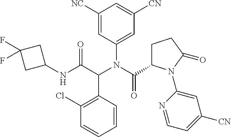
C1(NC(C(N(C(=O)C2CCC(=O)N2C2=CC([CN])=CC=N2)C2=CC([CN])=CC([NC])=C2)C2=C(Cl)C=CC=C2)=O)CC(F)(F)C1
